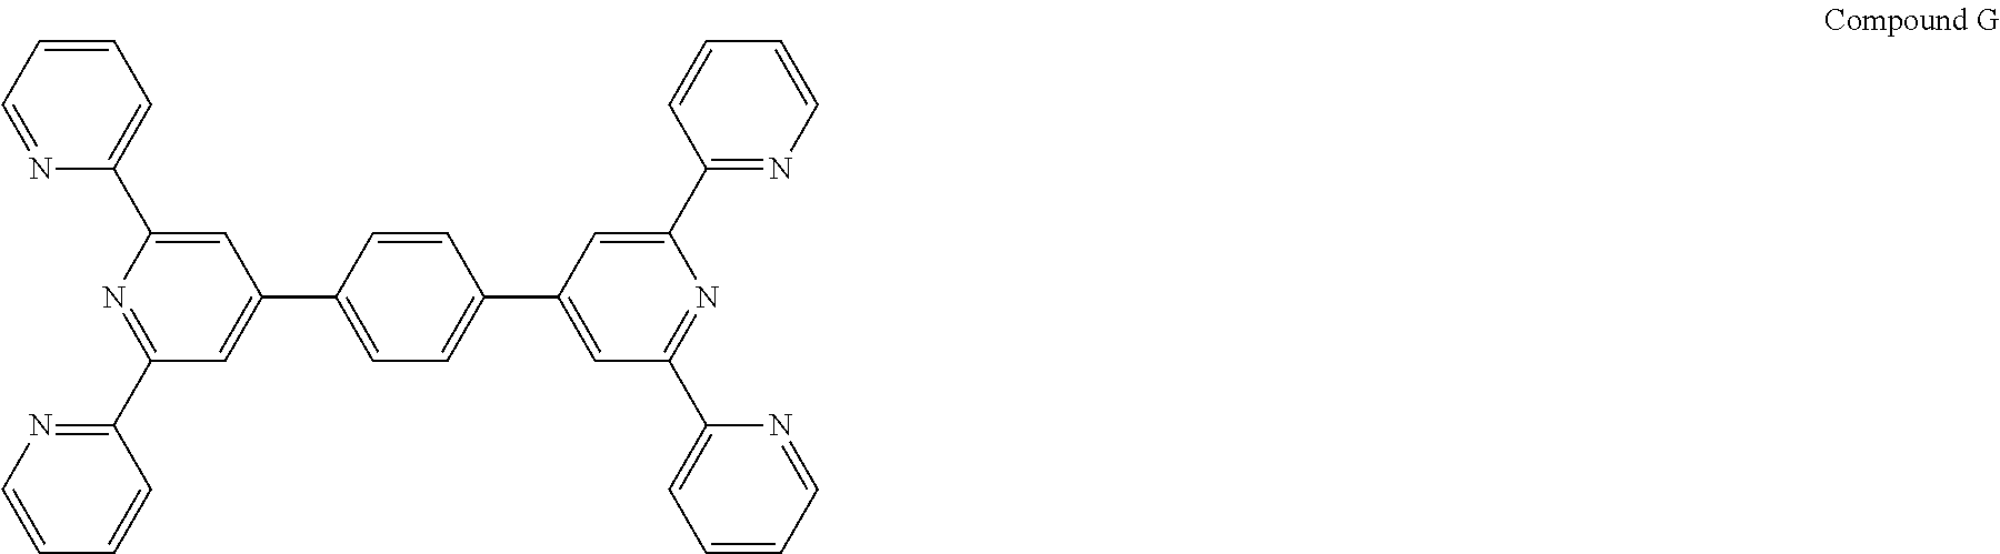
C1=C(C2=CC=CC=N2)N=C(C2=NC=CC=C2)C=C1C1=CC=C(C2=CC(C3=CC=CC=N3)=NC(C3=NC=CC=C3)=C2)C=C1
